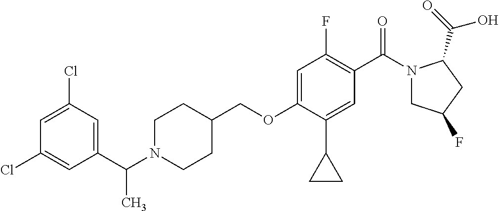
C(OC1=CC(F)=C(C(=O)N2CC(F)CC2C(O)=O)C=C1C1CC1)C1CCN(C(C2=CC(Cl)=CC(Cl)=C2)C)CC1
